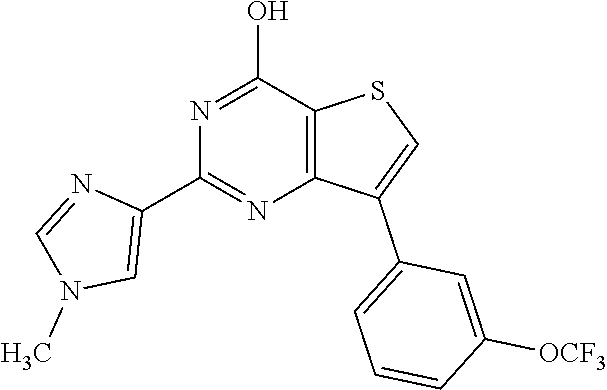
C12=C(C(O)=NC(C3=CN(C)C=N3)=N1)SC=C2C1=CC=CC([OCF3])=C1
